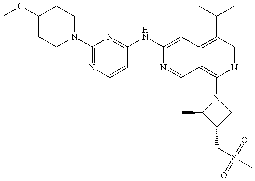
N1(C2=NC=CC(NC3=CC4=C(C(C)C)C=NC(N5C(C)C(CS(C)(=O)=O)C5)=C4C=N3)=N2)CCC(OC)CC1
